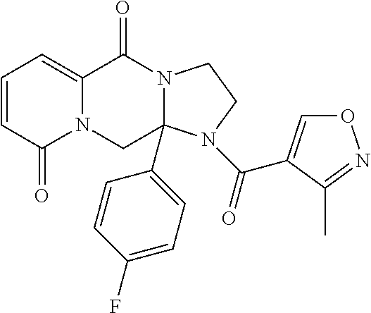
N12C(=CC=CC1=O)C(=O)N1C(C3=CC=C(F)C=C3)(C2)N(C(=O)C2=CON=C2C)CC1
